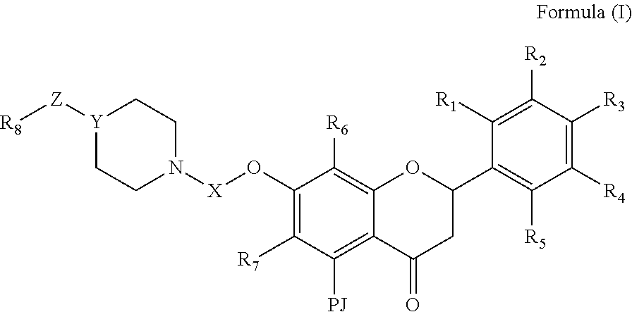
[Y]1([Z][R8])CCN([X]OC2=C([R7])C([PJ])=C3C(=C2[R6])OC(C2=C([R5])C([R4])=C([R3])C([R2])=C2[R1])CC3=O)CC1
